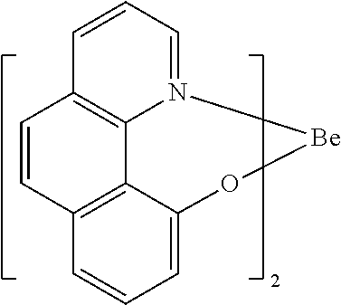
N12=CC=CC3=C1C1=C(C=C3)C=CC=C1O[Be]2
